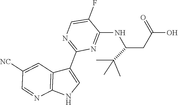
C1(NC(CC(O)=O)C(C)(C)C)=NC(C2=CNC3=C2C=C([NC])C=N3)=NC=C1F
